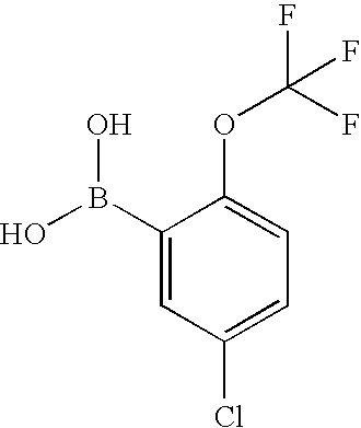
C1(B(O)O)=CC(Cl)=CC=C1OC(F)(F)F
